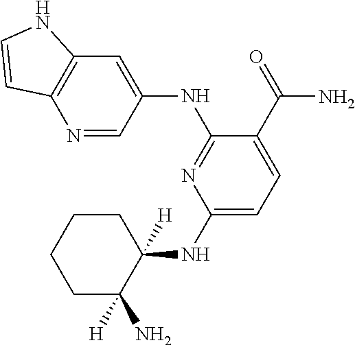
C1(NC2([H])CCCCC2([H])N)=CC=C(C(=O)N)C(NC2=CC3=C(N=C2)C=CN3)=N1
